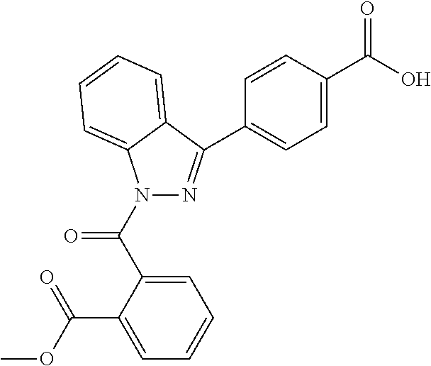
C1=C(C(O)=O)C=CC(C2=NN(C(C3=CC=CC=C3C(OC)=O)=O)C3=CC=CC=C23)=C1
